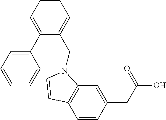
C1=CC(CC(O)=O)=CC2=C1C=CN2CC1=CC=CC=C1C1=CC=CC=C1
